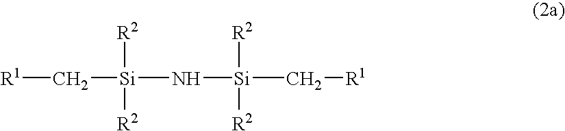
[Si]([R2])([R2])(C[R1])N[Si]([R2])([R2])C[R1]
